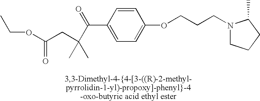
CCOC(CC(C)(C)C(C1=CC=C(OCCCN2CCCC2C)C=C1)=O)=O
